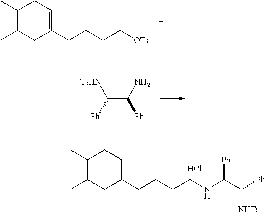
C1(C)=C(C)CC(CCCCNC(C([Ph])[NHTs])[Ph])=CC1.Cl.C1(C)=C(C)CC(CCCC[OTs])=CC1.C(C(N)[Ph])([Ph])[TsHN]
